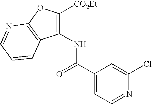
C1(NC(C2=CC=NC(Cl)=C2)=O)=C([CO2Et])OC2=C1C=CC=N2
